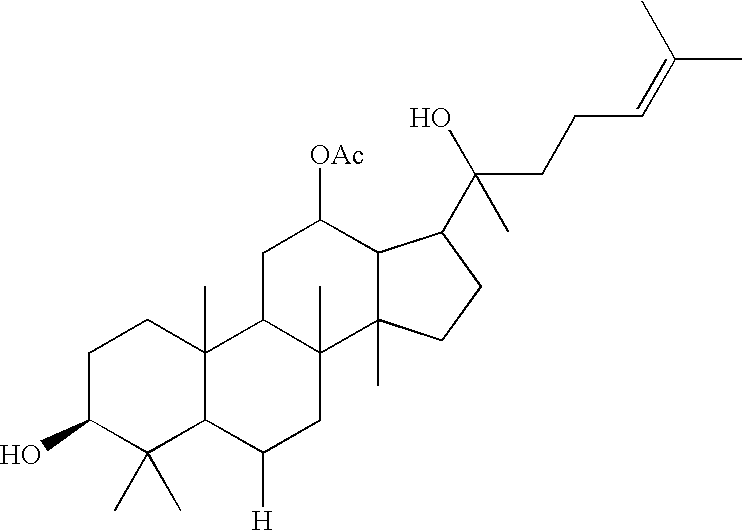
C1C(O)C(C)(C)C2C(C)(C1)C1C(C)(CC2[H])C2(C)C(C([OAc])C1)C(C(O)(CCC=C(C)C)C)CC2
